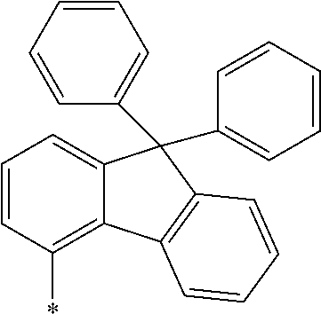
C1=CC(*)=C2C(=C1)C(C1=CC=CC=C1)(C1=CC=CC=C1)C1=C2C=CC=C1
